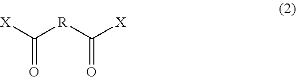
[X]C([R]C([X])=O)=O
